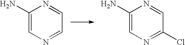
C1(N)=CN=CC=N1.C1(N)=CN=C(Cl)C=N1
